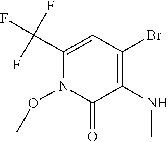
C1(C(F)(F)F)=CC(Br)=C(NC)C(=O)N1OC
